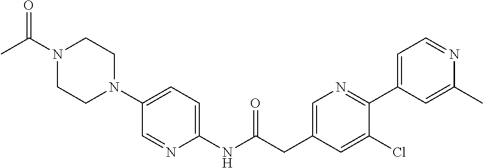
N1(C(C)=O)CCN(C2=CC=C(NC(CC3=CN=C(C4=CC=NC(C)=C4)C(Cl)=C3)=O)N=C2)CC1
